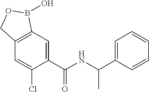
C1=C(C(NC(C2=CC=CC=C2)C)=O)C(Cl)=CC2=C1B(O)OC2
